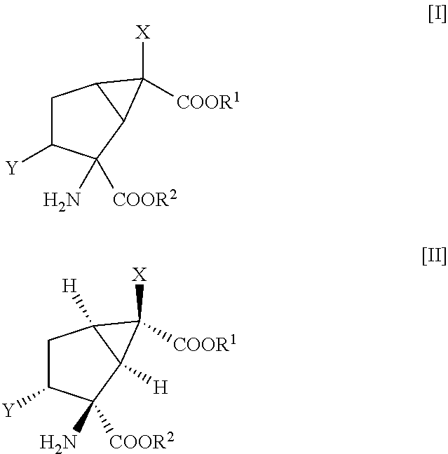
C1C([Y])C(N)([COOR2])C2C1C2([X])[COOR1].C1C([Y])C(N)([COOR2])C2([H])C1([H])C2([X])[COOR1]
